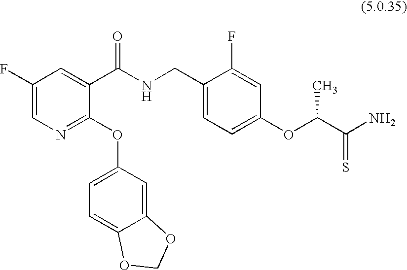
C1(F)=CN=C(OC2=CC=C3C(=C2)OCO3)C(C(NCC2=CC=C(OC(C(N)=S)C)C=C2F)=O)=C1
